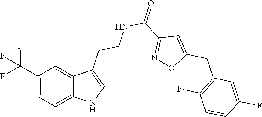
C12=CC=C(C(F)(F)F)C=C1C(CCNC(C1=NOC(CC3=C(F)C=CC(F)=C3)=C1)=O)=CN2
